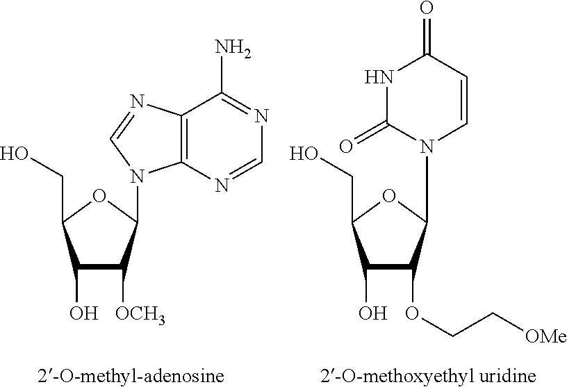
C1(O)C([OCH3])C(N2C3=C(N=C2)C(N)=NC=N3)OC1CO.C1(O)C(OCC[OMe])C(N2C=CC(=O)NC2=O)OC1CO
